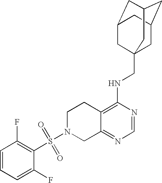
C12=C(NCC34CC5CC(CC(C3)C5)C4)N=CN=C1CN(S(=O)(=O)C1=C(F)C=CC=C1F)CC2
